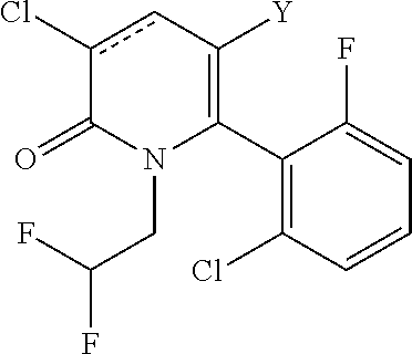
C1(C2=C([Y])cc(Cl)C(=O)N2CC(F)F)=C(Cl)C=CC=C1F
